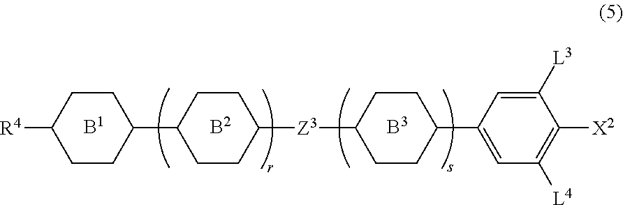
C1CC([R4])CCC1C1CCC([Z3]C2CCC(C3=CC([L4])=C([X2])C([L3])=C3)CC2)CC1
